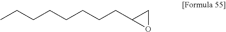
CCCCCCCCC1OC1
